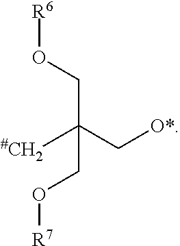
[R6]OCC([#CH2])(C[O*])CO[R7]
